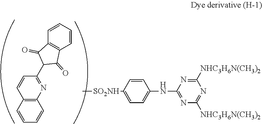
C12=C(C=CC=C1)C=CC(C1C(=O)C3=C(C=CC=C3)C1=O)=N2.C[SO2NH]C1=CC=C(NC2=NC([NHC3H6N(CH3)2])=NC([NHC3H6N(CH3)2])=N2)C=C1
